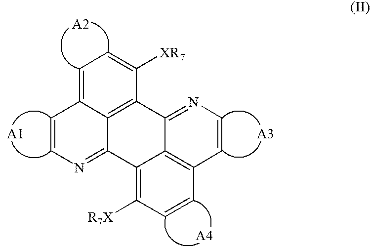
C1=C2C3=C(C([XR7])=C1)C1=NC=CC4=C1C(=C([R7X])C=C4)C3=NC=C2
